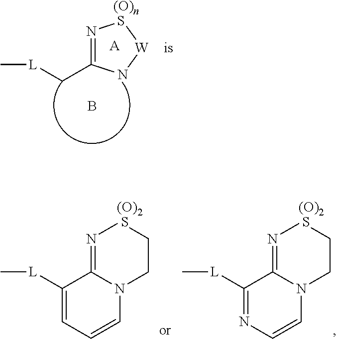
C1([L]C)=NC=CN2C1=N[(O)2 S]CC2.C1([L]C)=CC=CN2C1=N[(O)2 S]CC2.N1=C(C[L]C)N[W][(O)n S]1.[A].B
